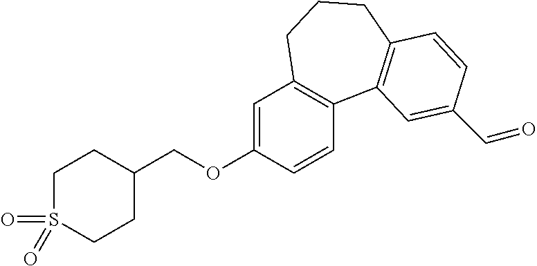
C1C(COC2=CC3=C(C=C2)C2=C(CCC3)C=CC(C=O)=C2)CCS(=O)(=O)C1
